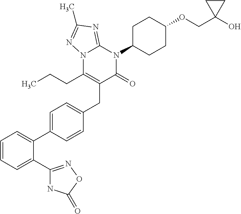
C1=CC=C(C2=NOC(=O)N2)C(C2=CC=C(CC3=C(CCC)N4C(=NC(C)=N4)N(C4CCC(OCC5(O)CC5)CC4)C3=O)C=C2)=C1
